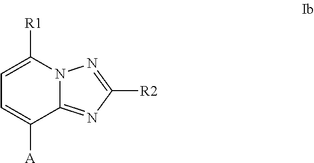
C1=C([R1])N2C(=NC([R2])=N2)C([A])=C1
